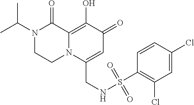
N1(C(C)C)CCN2C(=C(O)C(=O)C=C2CNS(C2=C(Cl)C=C(Cl)C=C2)(=O)=O)C1=O
